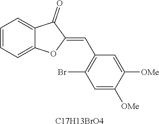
C1=CC=C2C(=C1)C(=O)C(=CC1=C(Br)C=C([OMe])C([OMe])=C1)O2.[C17H13BrO4]
